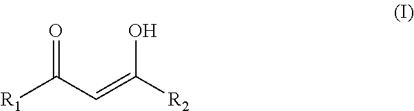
[R1]C(C=C([R2])O)=O
